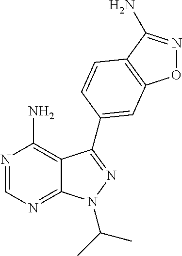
N1=CN=C2C(=C1N)C(C1=CC3=C(C(N)=NO3)C=C1)=NN2C(C)C
